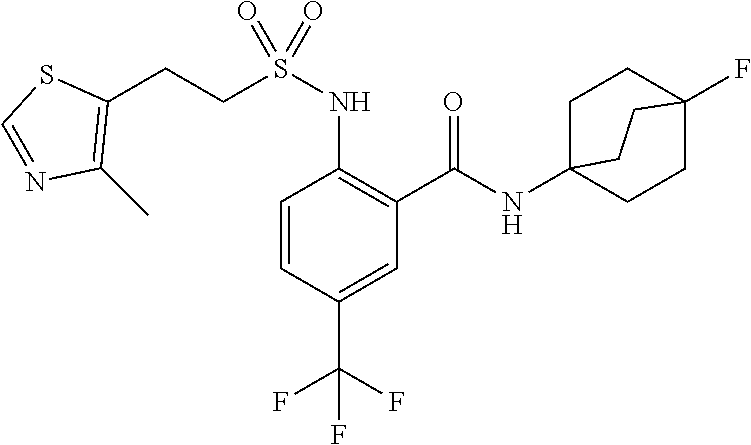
C1=CC(C(F)(F)F)=CC(C(=O)NC23CCC(F)(CC2)CC3)=C1NS(CCC1=C(C)N=CS1)(=O)=O
